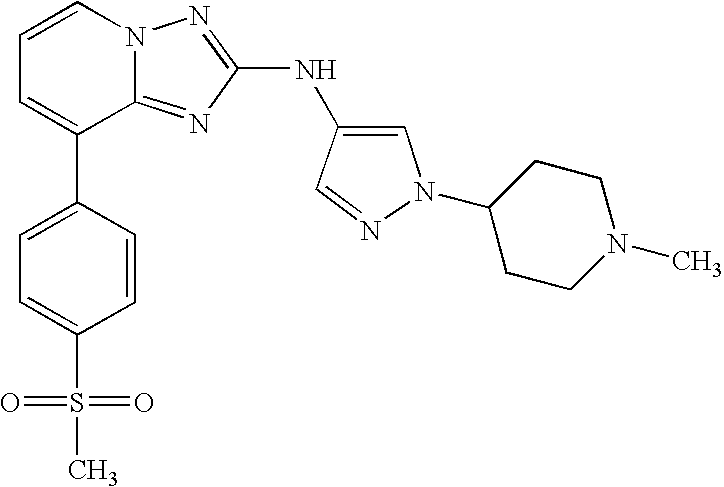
C1=CN2C(=NC(NC3=CN(C4CCN(C)CC4)N=C3)=N2)C(C2=CC=C(S(=O)(=O)C)C=C2)=C1
